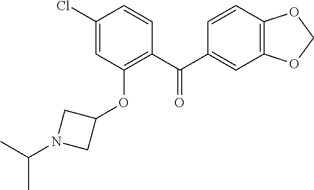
C1(Cl)=CC(OC2CN(C(C)C)C2)=C(C(C2=CC3=C(C=C2)OCO3)=O)C=C1
